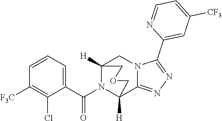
C1=CC=C(C(N2C3([H])C4=NN=C(C5=CC([CF3])=CC=N5)N4CC2([H])COC3)=O)C(Cl)=C1[F3C]
